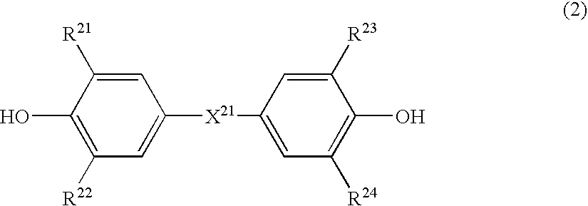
C1=C([R21])C(O)=C([R22])C=C1[X21]C1=CC([R24])=C(O)C([R23])=C1
